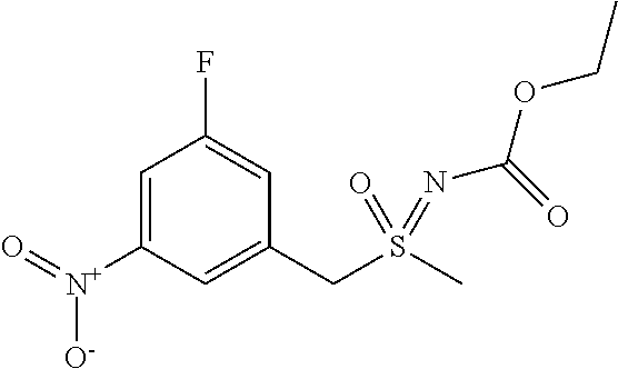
C1=C([N+](=O)[O-])C=C(CS(C)(=O)=NC(OCC)=O)C=C1F
